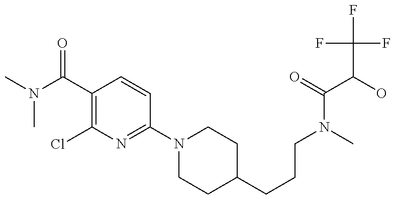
CN(C(C1=C(Cl)N=C(N2CCC(CCCN(C(=O)C(O)C(F)(F)F)C)CC2)C=C1)=O)C
